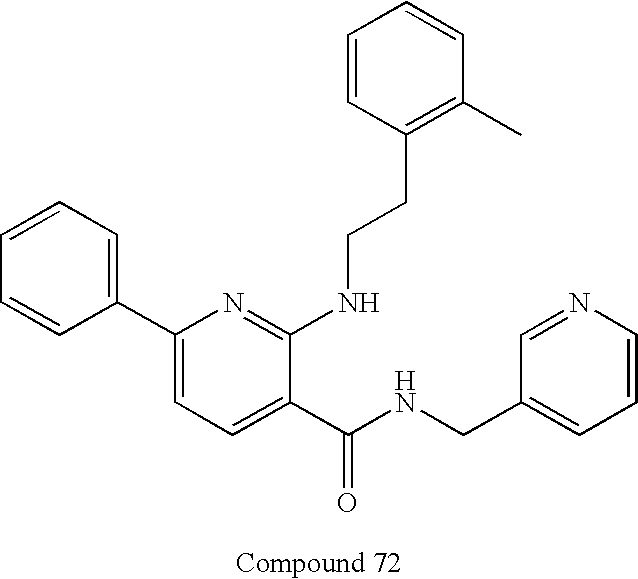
C1=CC(C2=CC=C(C(NCC3=CC=CN=C3)=O)C(NCCC3=C(C)C=CC=C3)=N2)=CC=C1
